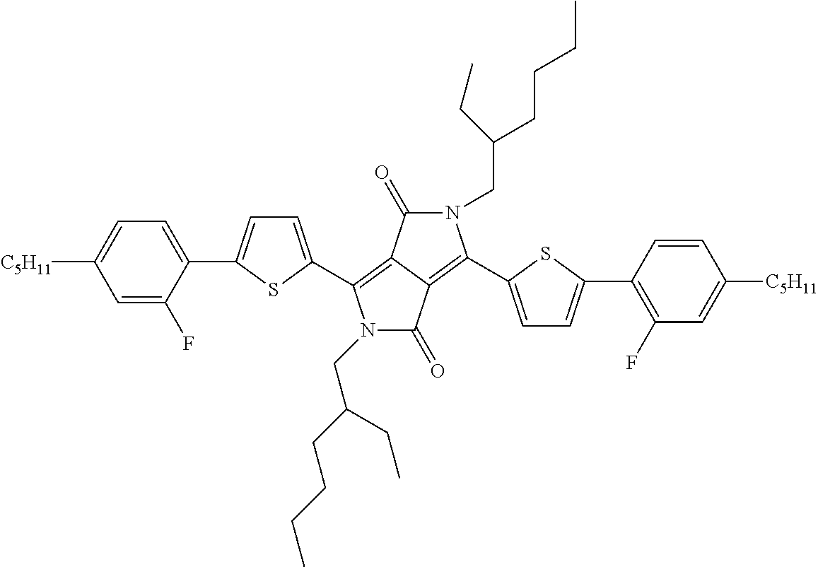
[C5H11]C1=CC=C(C2=CC=C(C3=C4C(=C(C5=CC=C(C6=C(F)C=C([C5H11])C=C6)S5)N(CC(CCCC)CC)C4=O)C(=O)N3CC(CCCC)CC)S2)C(F)=C1
